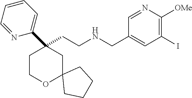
C(CNCC1=CC(I)=C([OMe])N=C1)C1(C2=CC=CC=N2)CCOC2(C1)CCCC2
